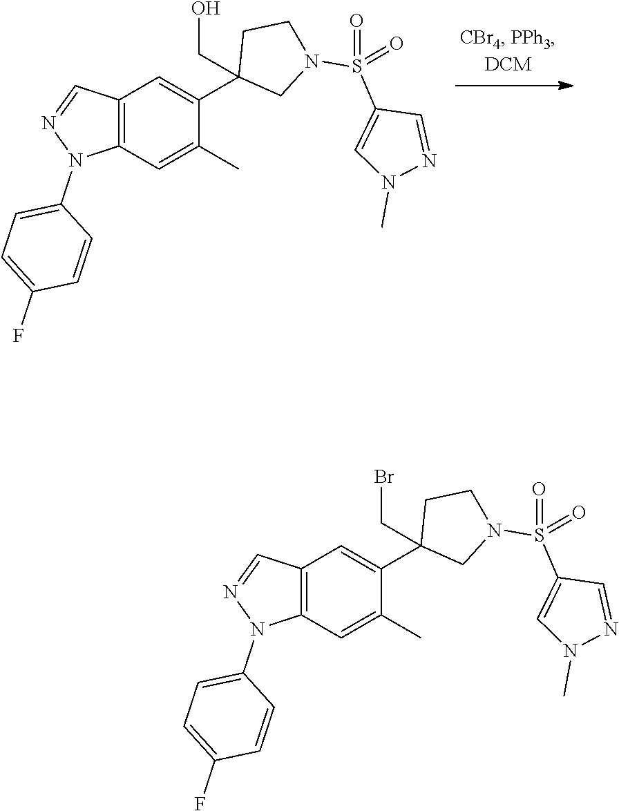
C12=C(C=C(C)C(C3(CO)CN(S(=O)(C4=CN(C)N=C4)=O)CC3)=C1)N(C1=CC=C(F)C=C1)N=C2.C12=C(C=C(C)C(C3(CBr)CN(S(=O)(C4=CN(C)N=C4)=O)CC3)=C1)N(C1=CC=C(F)C=C1)N=C2
